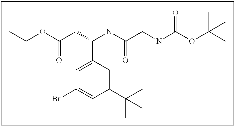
CCOC(CC(NC(CNC(OC(C)(C)C)=O)=O)C1=CC(Br)=CC(C(C)(C)C)=C1)=O
